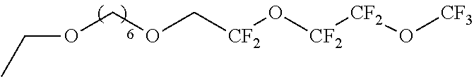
O(COC[CF2]O[CF2][CF2]O[CF3])CC
